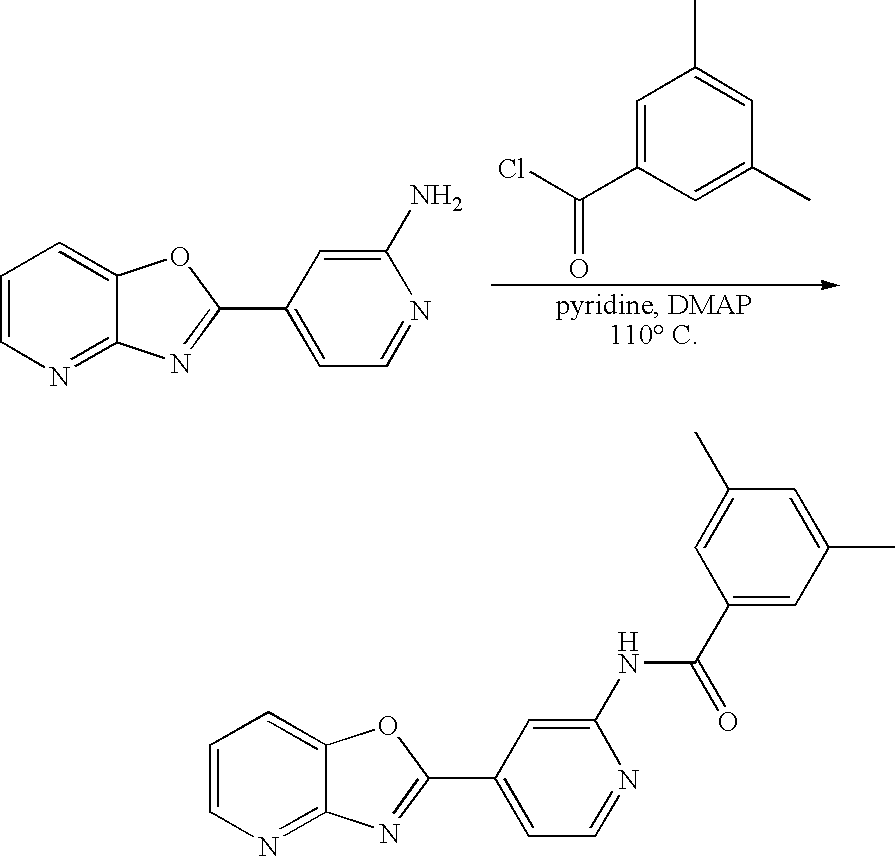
C1=CN=C2C(=C1)OC(C1=CC=NC(NC(C3=CC(C)=CC(C)=C3)=O)=C1)=N2.C1=CN=C2C(=C1)OC(C1=CC=NC(N)=C1)=N2.C1=C(C(Cl)=O)C=C(C)C=C1C
